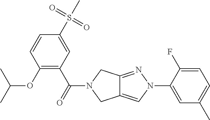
C1(C)=CC=C(F)C(N2C=C3C(=N2)CN(C(=O)C2=C(OC(C)C)C=CC(S(C)(=O)=O)=C2)C3)=C1
